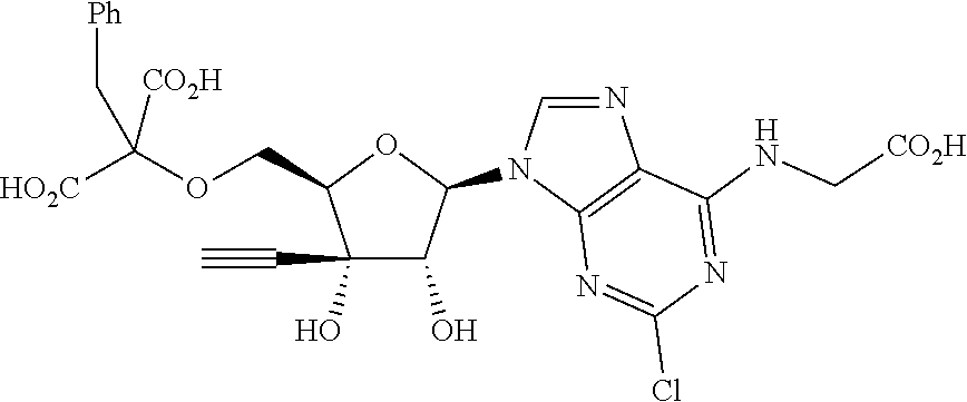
C1(O)(C#C)C(O)C(N2C=NC3=C2N=C(Cl)N=C3NC[CO2H])OC1COC([HO2C])([CO2H])C[Ph]
